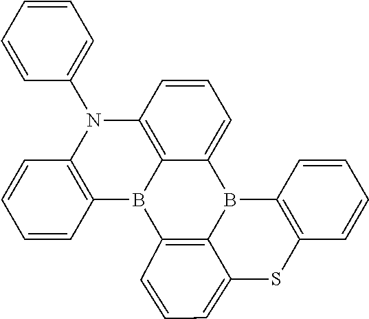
C12=C3C(=CC=C1)B1C4=C(C=CC=C4)SC4=CC=CC(=C14)B3C1=C(N2C2=CC=CC=C2)C=CC=C1
